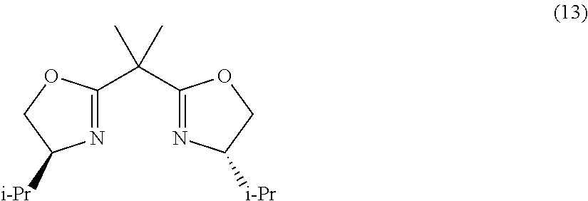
N1=C(C(C2=NC([i-Pr])CO2)(C)C)OCC1[i-Pr]
